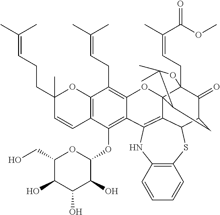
C12=C(C=CC(CCC=C(C)C)(C)O1)C(OC1OC(CO)C(O)C(O)C1O)=C1C(=C2CC=C(C)C)OC23C4(CC=C(C)C(OC)=O)C(=O)C(CC2C(C)(C)O4)C2SC4=C(NC1=C32)C=CC=C4
